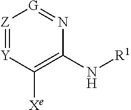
[Z]1=[Y]C([Xe])=C(N[R1])N=[G]1
